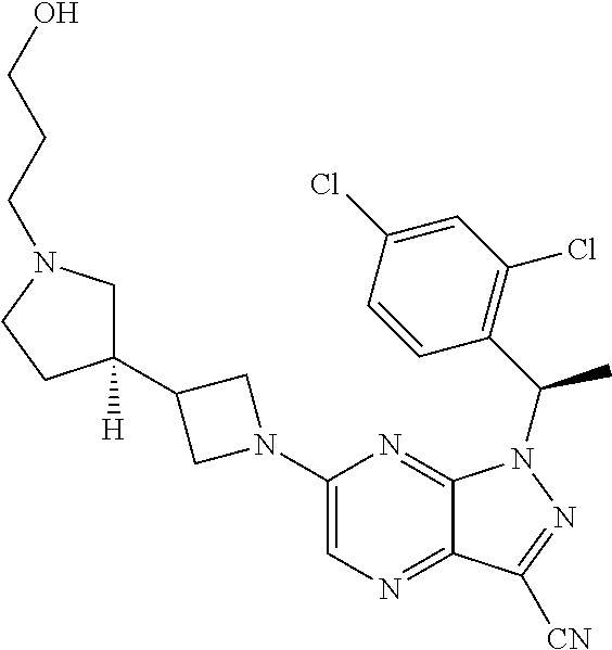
C1(C2([H])CN(CCCO)CC2)CN(C2=CN=C3C(=N2)N(C(C2=C(Cl)C=C(Cl)C=C2)C)N=C3[CN])C1
